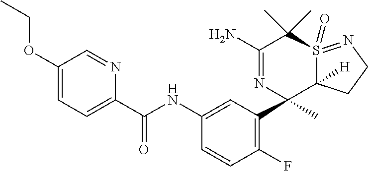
O(C1=CC=C(C(NC2=CC(C3(C)C4([H])S(=O)(=NCC4)C(C)(C)C(N)=N3)=C(F)C=C2)=O)N=C1)CC
